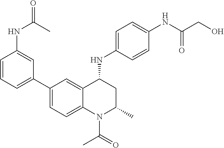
C1(NC2CC(C)N(C(C)=O)C3=CC=C(C4=CC=CC(NC(=O)C)=C4)C=C23)=CC=C(NC(CO)=O)C=C1
